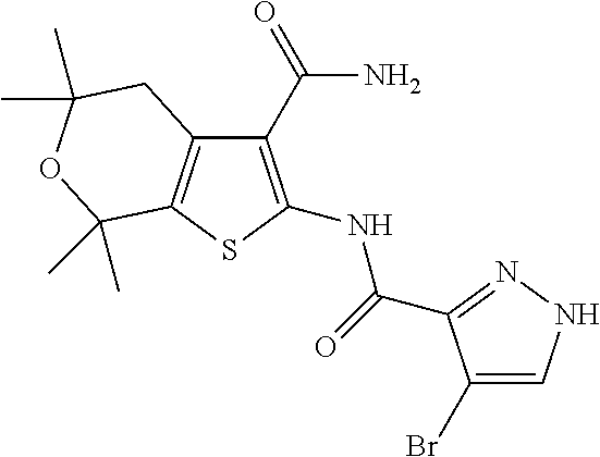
C1(C(N)=O)=C(NC(=O)C2=NNC=C2Br)SC2=C1CC(C)(C)OC2(C)C
